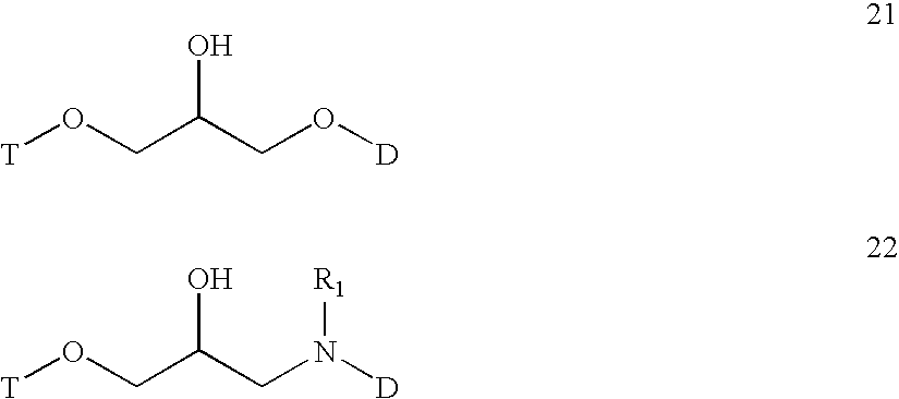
[T]OCC(O)CO[D].[T]OCC(O)CN([D])[R1]
